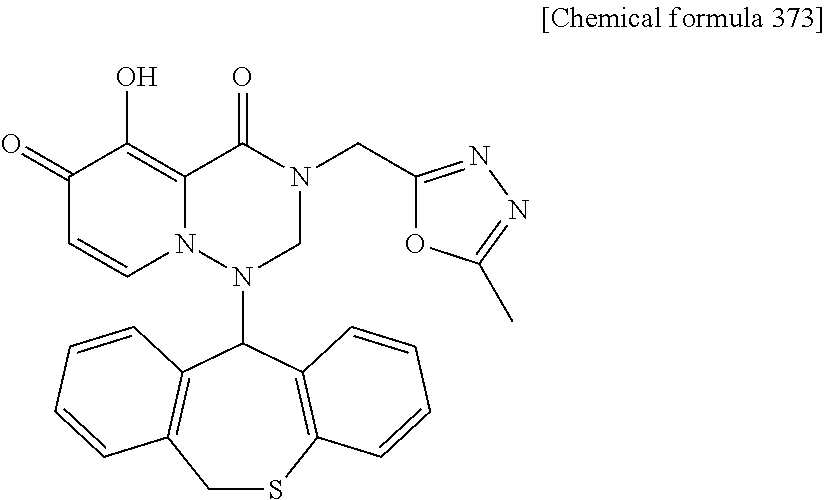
C12=C(O)C(=O)C=CN1N(C1C3=C(CSC4=C1C=CC=C4)C=CC=C3)CN(CC1=NN=C(C)O1)C2=O
